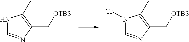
N1C=NC(C[OTBS])=C1C.N1([Tr])C=NC(C[OTBS])=C1C
